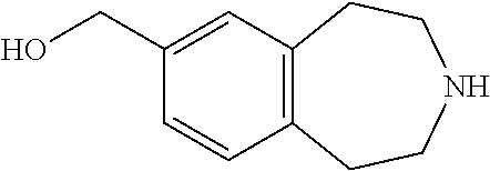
C1=CC2=C(C=C1CO)CCNCC2
